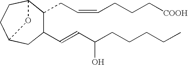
C1CC2CC(C=CC(CCCCC)O)C(CC=CCCC[COOH])C1O2
